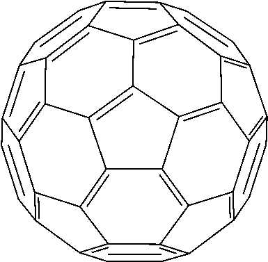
C1=CC2=C3C4=C1C1=C5C4=C4C6=C3C3=C2C=CC2=C3C3=C6C6=C4C4=C5C(=C5C=CC7=C8C(=C6C7=C45)C3=C2C=C8)C=C1
